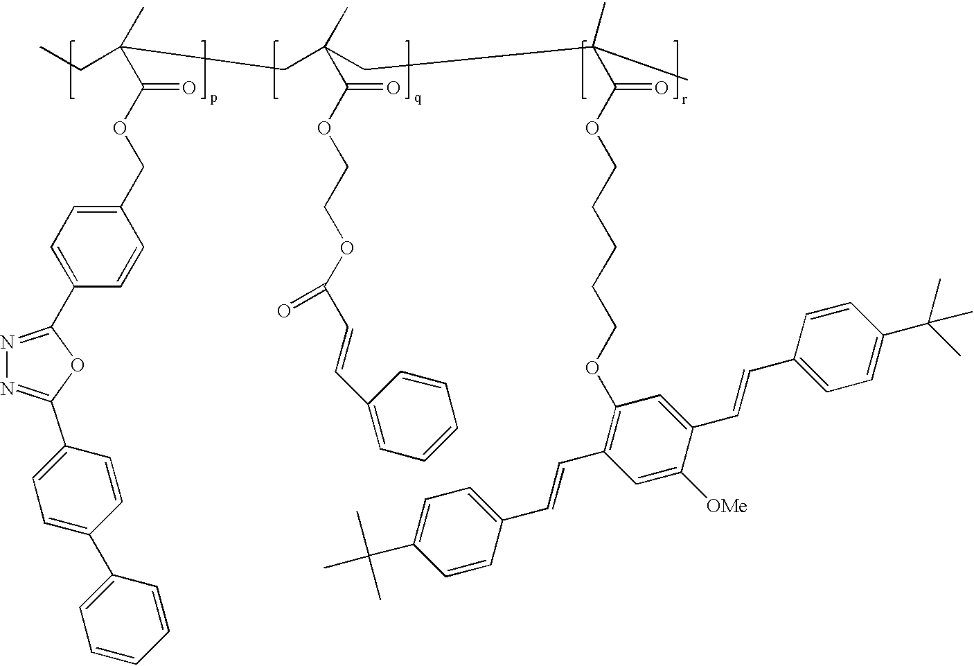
CCC(CC(CC(C)(C)C(=O)OCCCCCOC1=C(C=CC2=CC=C(C(C)(C)C)C=C2)C=C([OMe])C(C=CC2=CC=C(C(C)(C)C)C=C2)=C1)(C)C(=O)OCCOC(C=CC1=CC=CC=C1)=O)(C)C(OCC1=CC=C(C2=NN=C(C3=CC=C(C4=CC=CC=C4)C=C3)O2)C=C1)=O
